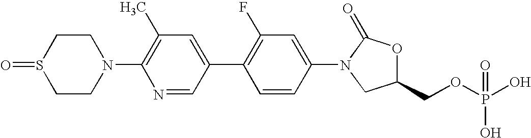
C1CN(C2=C(C)C=C(C3=C(F)C=C(N4C(=O)OC(COP(O)(O)=O)C4)C=C3)C=N2)CCS1=O
